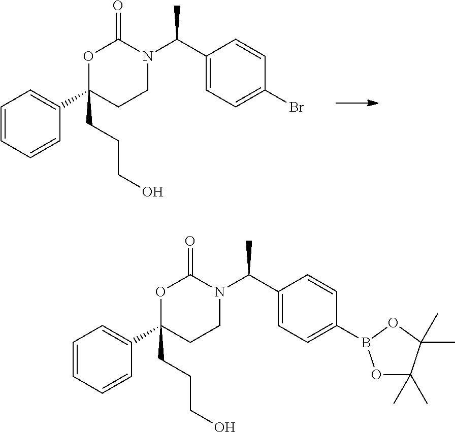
C1=CC=CC(C2(CCCO)CCN(C(C3=CC=C(Br)C=C3)C)C(=O)O2)=C1.C1=CC=CC(C2(CCCO)CCN(C(C3=CC=C(B4OC(C)(C)C(C)(C)O4)C=C3)C)C(=O)O2)=C1
